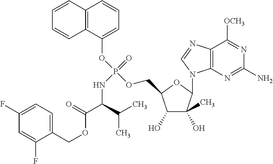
C1(O)C(C)(O)C(N2C3=C(N=C2)C([OCH3])=NC(N)=N3)OC1COP(OC1=CC=CC2=C1C=CC=C2)(=O)NC(C(OCC1=CC=C(F)C=C1F)=O)C(C)C
